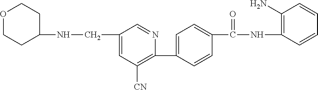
C1(C2=CC=C(C(NC3=C(N)C=CC=C3)=O)C=C2)=C([CN])C=C(CNC2CCOCC2)C=N1
